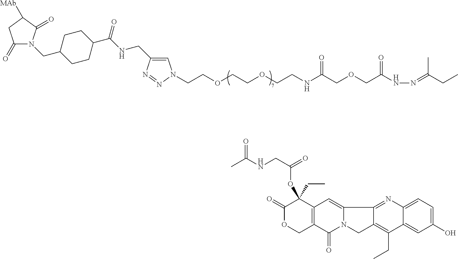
C1(=O)N(CC2CCC(C(NCC3=CN(CCOCCOCCNC(COCC(NN=C(CC)C)=O)=O)N=N3)=O)CC2)C(=O)C([MAb])C1.C1(CC)(OC(CNC(C)=O)=O)C(=O)OCC2=C1C=C1N(C2=O)CC2=C(CC)C3=CC(O)=CC=C3N=C12
